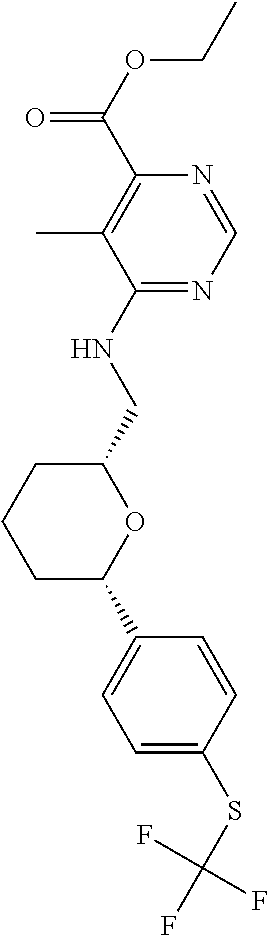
C1=CC(C2OC(CNC3=NC=NC(C(=O)OCC)=C3C)CCC2)=CC=C1SC(F)(F)F
